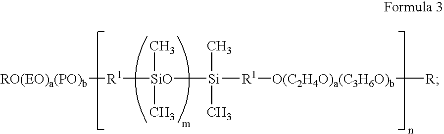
[R1]([SiO]([Si]([R1][O(C2H4O)a(C3H6O)b][R])(C)C)(C)C)[RO(EO)a(PO)b]
